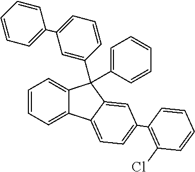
C1=CC=C2C(=C1)C(C1=CC=CC=C1)(C1=CC(C3=CC=CC=C3)=CC=C1)C1=CC(C3=C(Cl)C=CC=C3)=CC=C21
